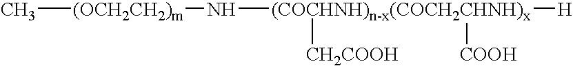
C[(OCH2CH2)m]N[(COCHNH)n-x(COCH2CHNH)x]([H])([CH2COOH])[COOH]
